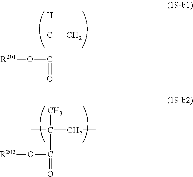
[R201]OC(=O)C([H])(CC)C.[R202]OC(=O)C(C)(CC)C
